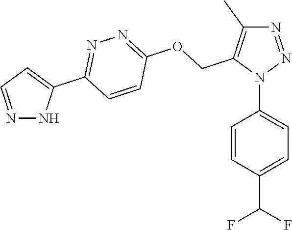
N1=NN(C2=CC=C(C(F)F)C=C2)C(COC2=NN=C(C3=CC=NN3)C=C2)=C1C
